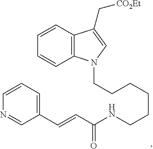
C12=C(C=CC=C1)C(C[CO2Et])=CN2CCCCCCNC(C=CC1=CC=CN=C1)=O
